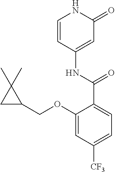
C1=CC(NC(=O)C2=CC=C([CF3])C=C2OCC2CC2(C)C)=CC(=O)N1
